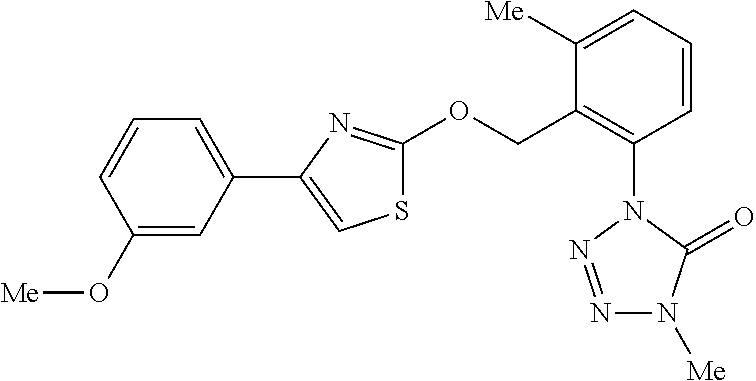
[Me]N1N=NN(C2=C(COC3=NC(C4=CC=CC(O[Me])=C4)=CS3)C([Me])=CC=C2)C1=O
